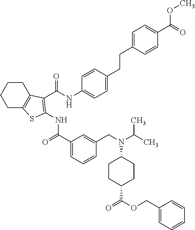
C1CC2=C(CC1)SC(NC(=O)C1=CC=CC(CN(C3CCC(C(=O)OCC4=CC=CC=C4)CC3)C(C)C)=C1)=C2C(NC1=CC=C(CCC2=CC=C(C(=O)OC)C=C2)C=C1)=O
